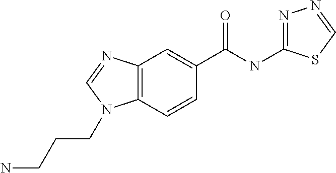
C12=C(C=CC(C(NC3=NN=CS3)=O)=C1)N(CCCN)C=N2
